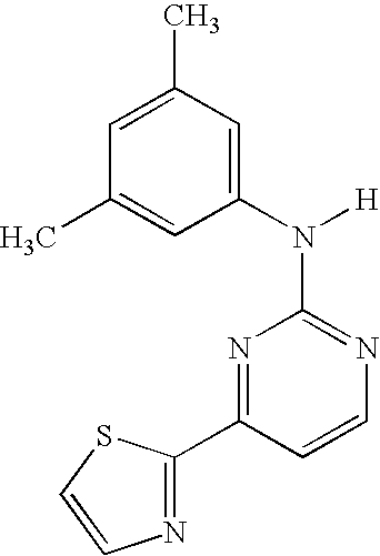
N1=C(N([H])C2=CC(C)=CC(C)=C2)N=C(C2=NC=CS2)C=C1
